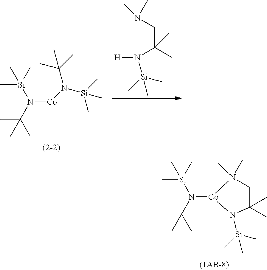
[Co]1(N(C(C)(C)C)[Si](C)(C)C)N(C)(C)CC(C)(C)N1[Si](C)(C)C.[H]N([Si](C)(C)C)C(C)(CN(C)C)C.N([Co]N([Si](C)(C)C)C(C)(C)C)(C(C)(C)C)[Si](C)(C)C
